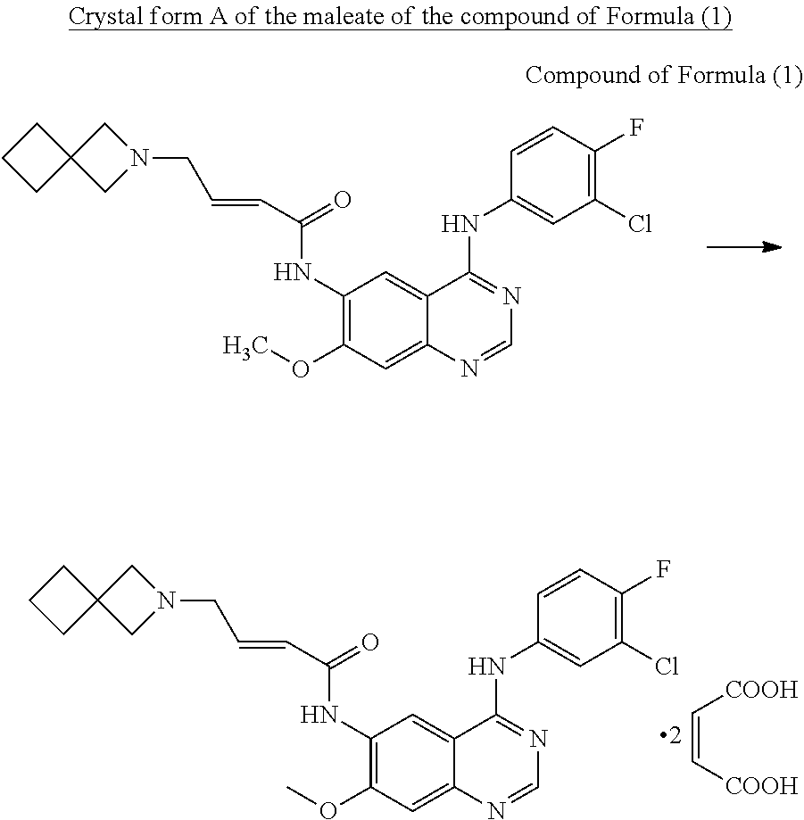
C1(NC2=NC=NC3=CC(OC)=C(NC(C=CCN4CC5(C4)CCC5)=O)C=C23)=CC(Cl)=C(F)C=C1.C1(NC2=NC=NC3=CC(OC)=C(NC(C=CCN4CC5(C4)CCC5)=O)C=C23)=CC(Cl)=C(F)C=C1.C(=C[COOH])[COOH]
